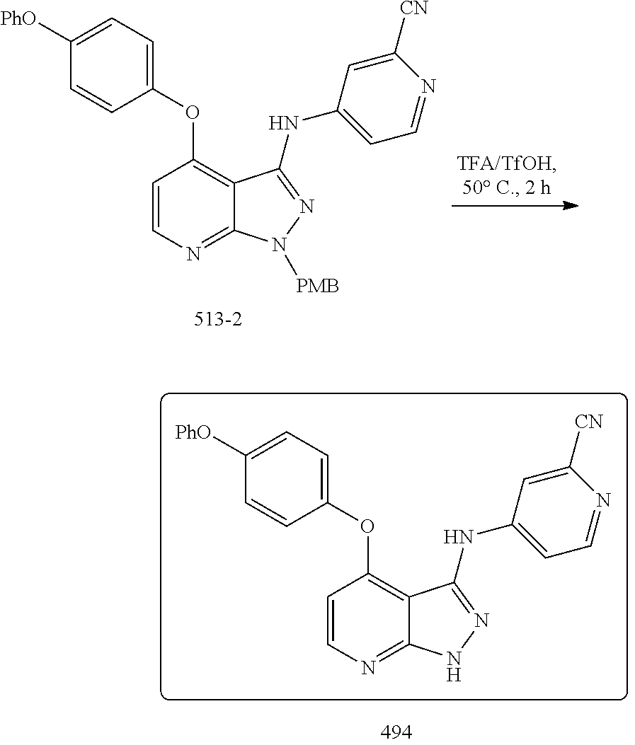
C1=CN=C2C(=C1OC1=CC=C([PhO])C=C1)C(NC1=CC=NC([CN])=C1)=NN2[PMB].C1=CN=C2C(=C1OC1=CC=C([PhO])C=C1)C(NC1=CC=NC([CN])=C1)=NN2
